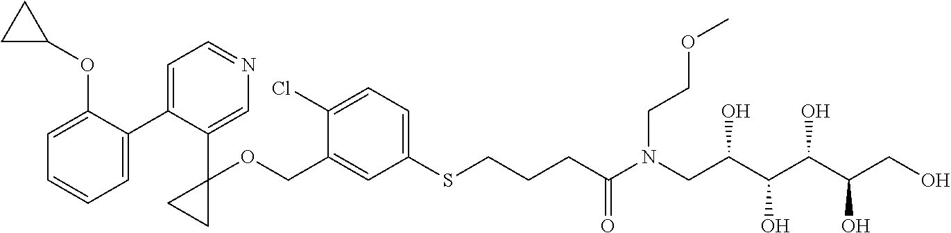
C1=C(COC2(C3=CN=CC=C3C3=CC=CC=C3OC3CC3)CC2)C(Cl)=CC=C1SCCCC(N(CC(C(C(C(CO)O)O)O)O)CCOC)=O
